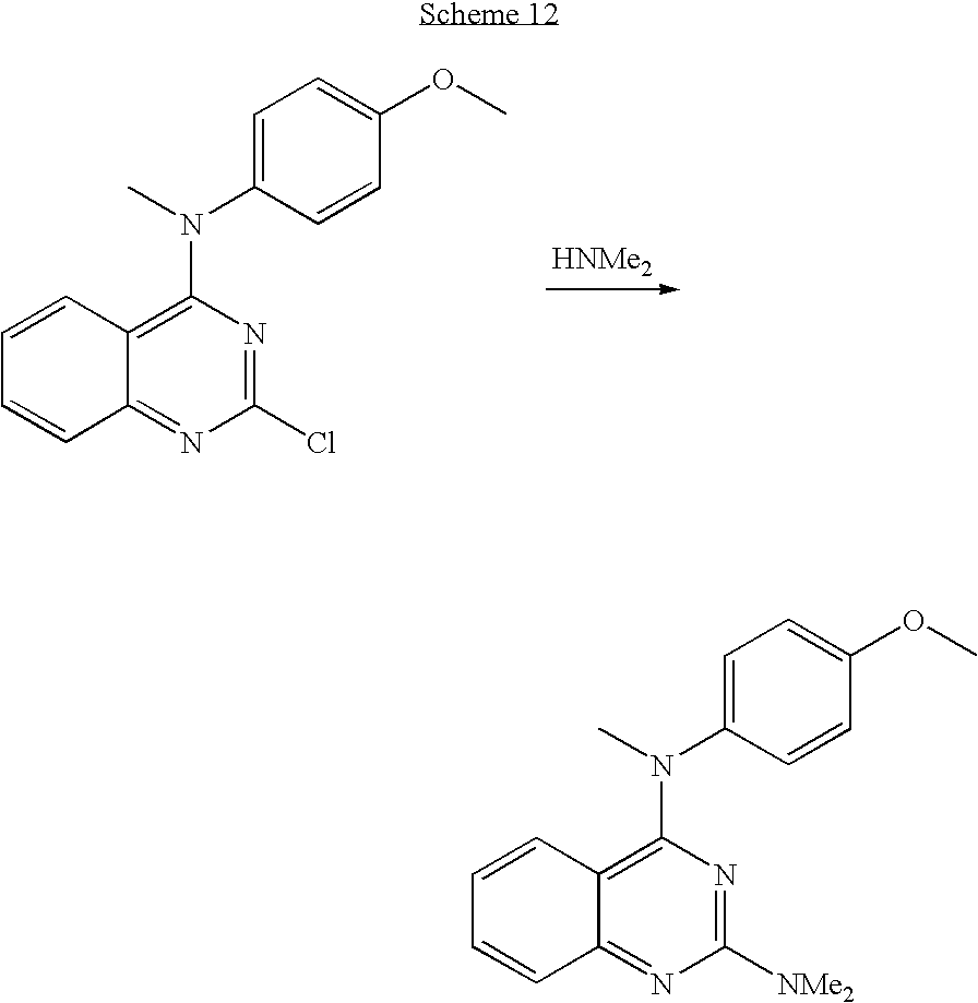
[HNMe2].C1=C(N(C)C2=C3C(=NC(Cl)=N2)C=CC=C3)C=CC(OC)=C1.C1=C(N(C)C2=C3C(=NC([NMe2])=N2)C=CC=C3)C=CC(OC)=C1
